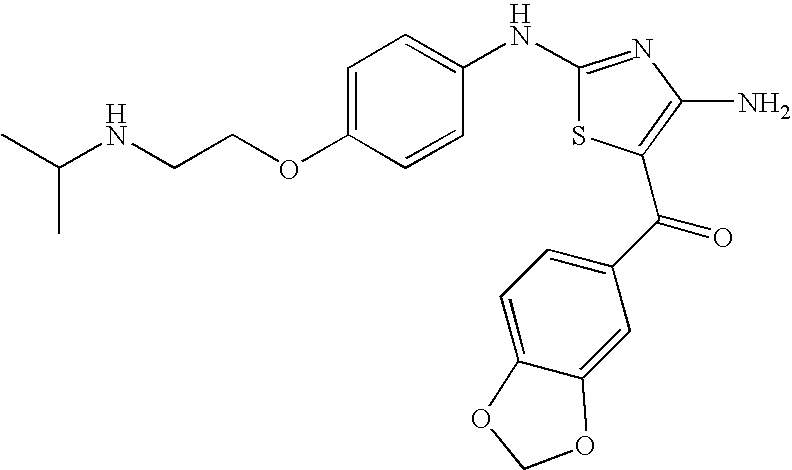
C1(NC2=CC=C(OCCNC(C)C)C=C2)=NC(N)=C(C(C2=CC=C3C(=C2)OCO3)=O)S1
